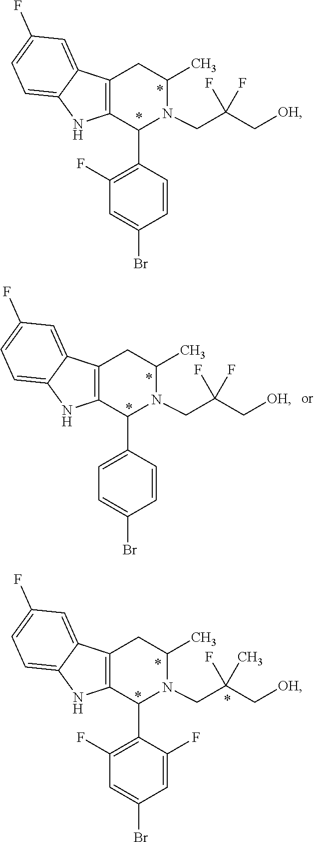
C1=C2C(=CC(F)=C1)C1=C(N2)C(C2=C(F)C=C(Br)C=C2)N(CC(F)(F)C[OH])C(C)C1.C1=C2C(=CC(F)=C1)C1=C(N2)C(C2=C(F)C=C(Br)C=C2F)N(CC(C)(F)C[OH])C(C)C1.C1=C2C(=CC(F)=C1)C1=C(N2)C(C2=CC=C(Br)C=C2)N(CC(F)(F)C[OH])C(C)C1
